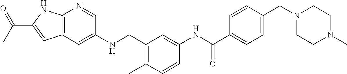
C12=C(C=C(NCC3=C(C)C=CC(NC(C4=CC=C(CN5CCN(C)CC5)C=C4)=O)=C3)C=N1)C=C(C(C)=O)N2
